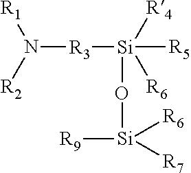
N([R3][Si]([R5])([R4])([R6])O[Si]([R6])([R7])[R9])([R2])[R1]
